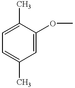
C1=C(C)C=C(OC)C(C)=C1
